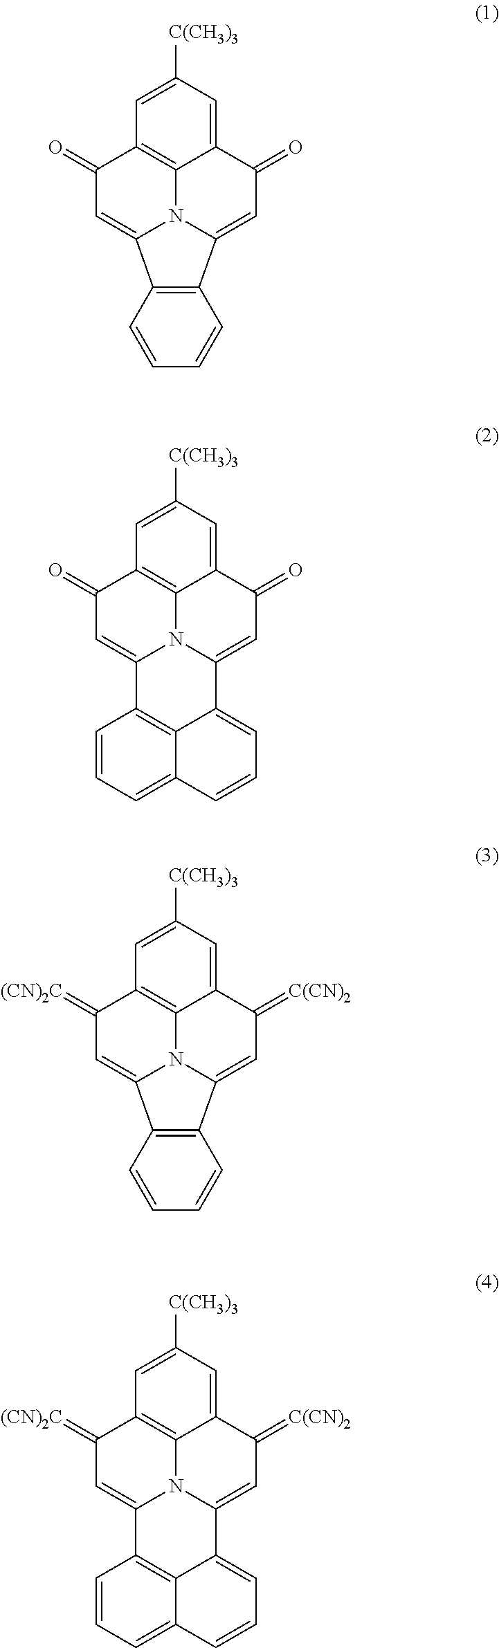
C1([C(CH3)3])=CC2=C3C(=C1)C(=O)C=C1C4=C(C(=CC2=O)N31)C=CC=C4.C1([C(CH3)3])=CC2=C3C(=C1)C(=O)C=C1N3C(=CC2=O)C2=C3C1=CC=CC3=CC=C2.C1([C(CH3)3])=CC2=C3C(=C1)C(=[C(CN)2])C=C1C4=C(C(=CC2=[(CN)2C])N31)C=CC=C4.C1([C(CH3)3])=CC2=C3C(=C1)C(=[C(CN)2])C=C1N3C(=CC2=[(CN)2C])C2=C3C1=CC=CC3=CC=C2
